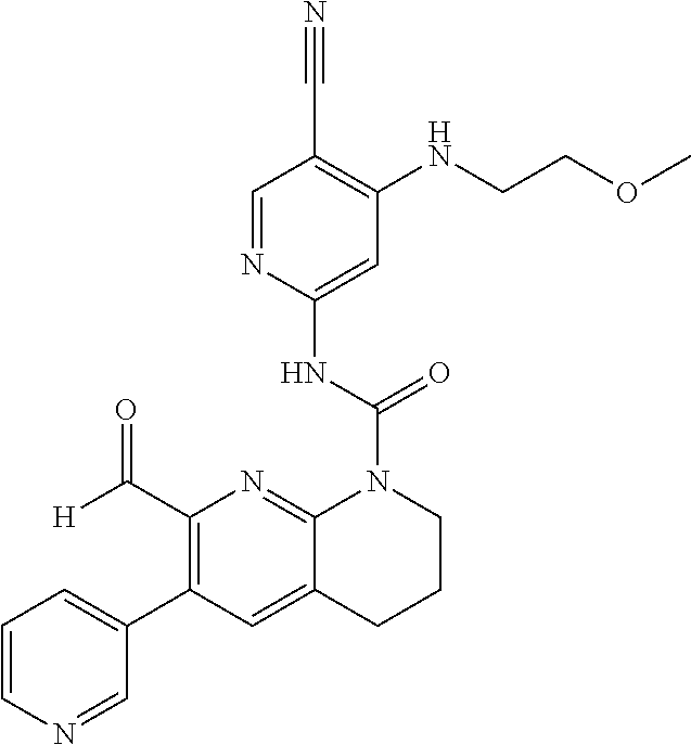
C1(C([H])=O)=C(C2=CC=CN=C2)C=C2C(=N1)N(C(NC1=CC(NCCOC)=C(C#N)C=N1)=O)CCC2
